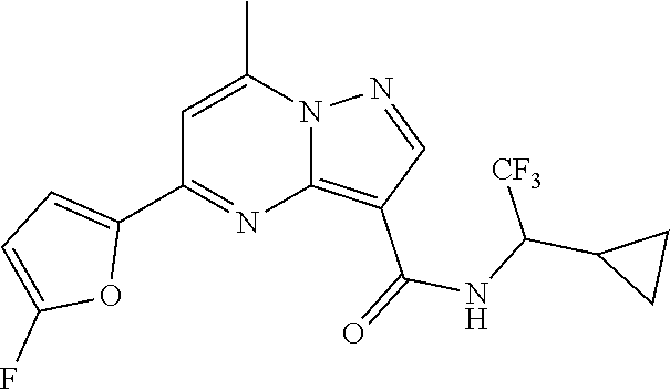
C12=C(C(=O)NC(C3CC3)[CF3])C=NN1C(C)=CC(C1=CC=C(F)O1)=N2
